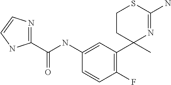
C1(NC(C2=NC=CN2)=O)=CC(C2(C)N=C(N)SCC2)=C(F)C=C1
